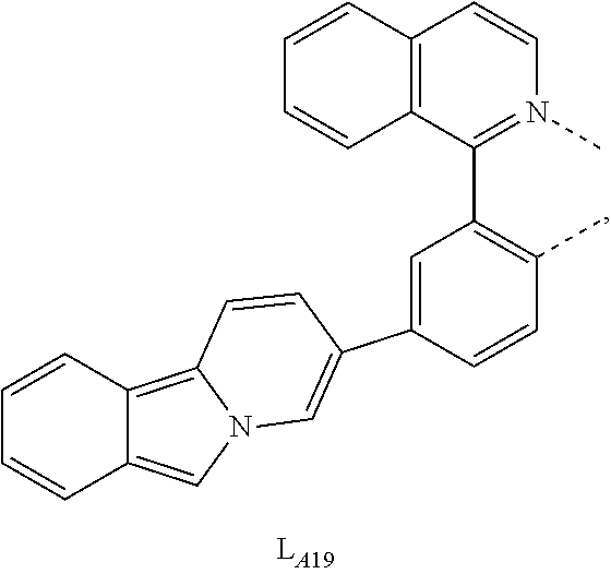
C12=C(C(C3=C(C)C=CC(C4=CN5C(=C6C(=C5)C=CC=C6)C=C4)=C3)=N(C)C=C1)C=CC=C2
